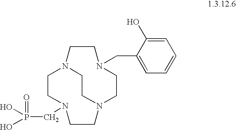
C1CN(CP(O)(O)=O)CCN2CCN1CCN(CC1=CC=CC=C1O)CC2
